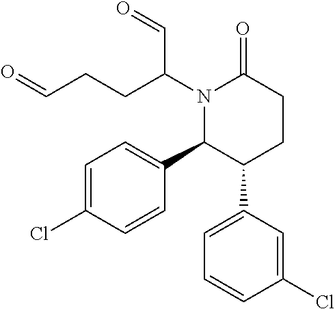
N1(C(CCC=O)C=O)C(C2=CC=C(Cl)C=C2)C(C2=CC=CC(Cl)=C2)CCC1=O
